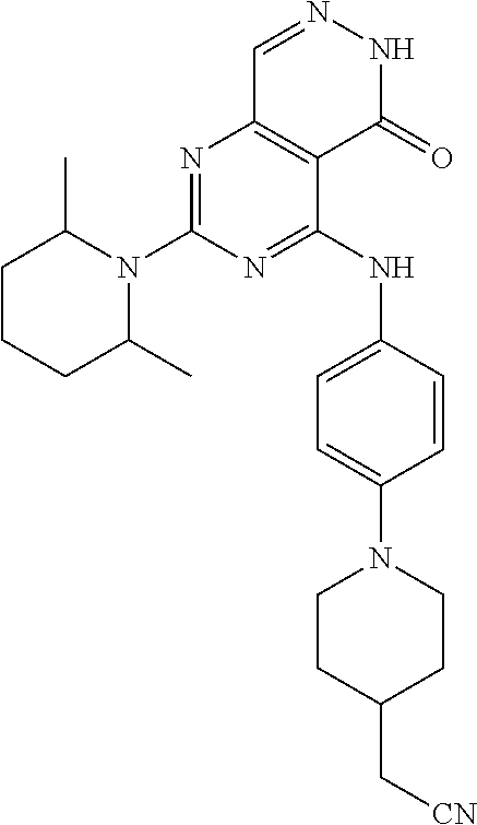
N1=C(N2C(C)CCCC2C)N=C(NC2=CC=C(N3CCC(C[CN])CC3)C=C2)C2=C1C=NNC2=O
